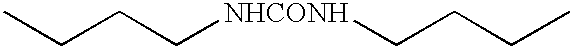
CCCC[NHCONH]CCCC
